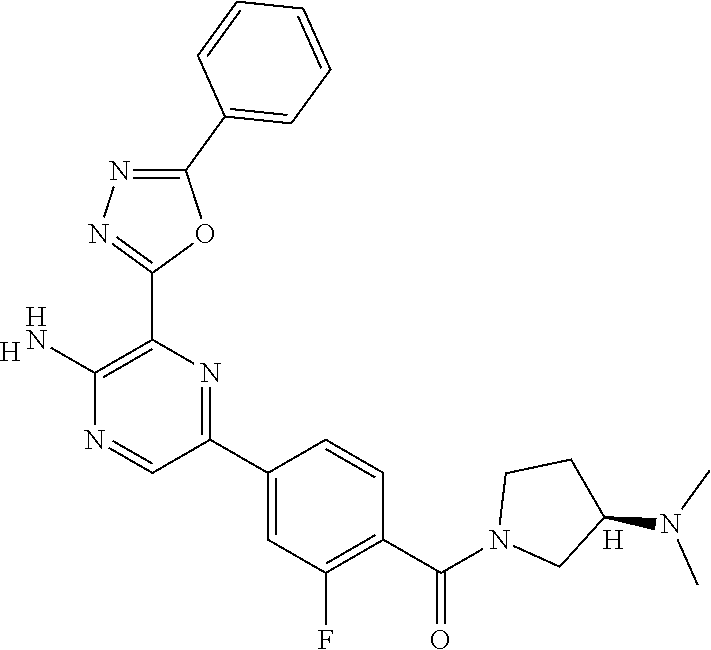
[H].C1(N)=C(C2=NN=C(C3=CC=CC=C3)O2)N=C(C2=CC(F)=C(C(N3CC(N(C)C)CC3)=O)C=C2)C=N1.[H]
